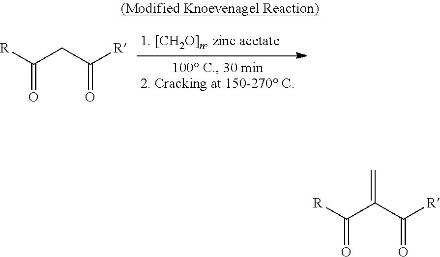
[R]C(CC([R])=O)=O.[R]C(C(C([R])=O)=C)=O
